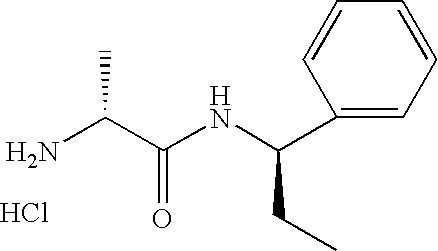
Cl.NC(C(NC(C1=CC=CC=C1)CC)=O)C
